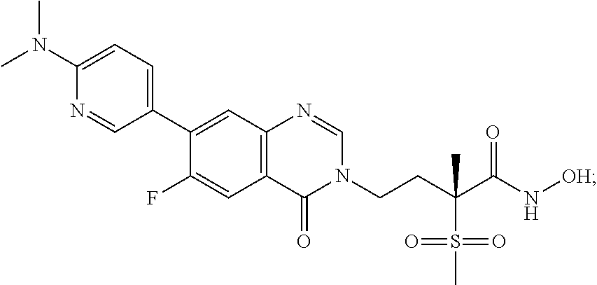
C1=NC2=C(C(=O)N1CCC(C)(C(=O)N[OH])S(C)(=O)=O)C=C(F)C(C1=CC=C(N(C)C)N=C1)=C2
